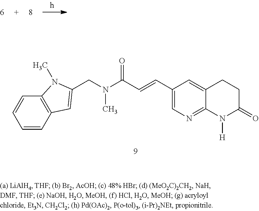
C1=CC2=C(C=C1)N(C)C(CN(C(C=CC1=CN=C3C(=C1)CCC(=O)N3[H])=O)C)=C2
